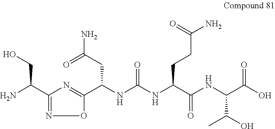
O1C(C(NC(NC(C(NC(C(O)=O)C(C)O)=O)CCC(N)=O)=O)CC(N)=O)=NC(C(N)CO)=N1
